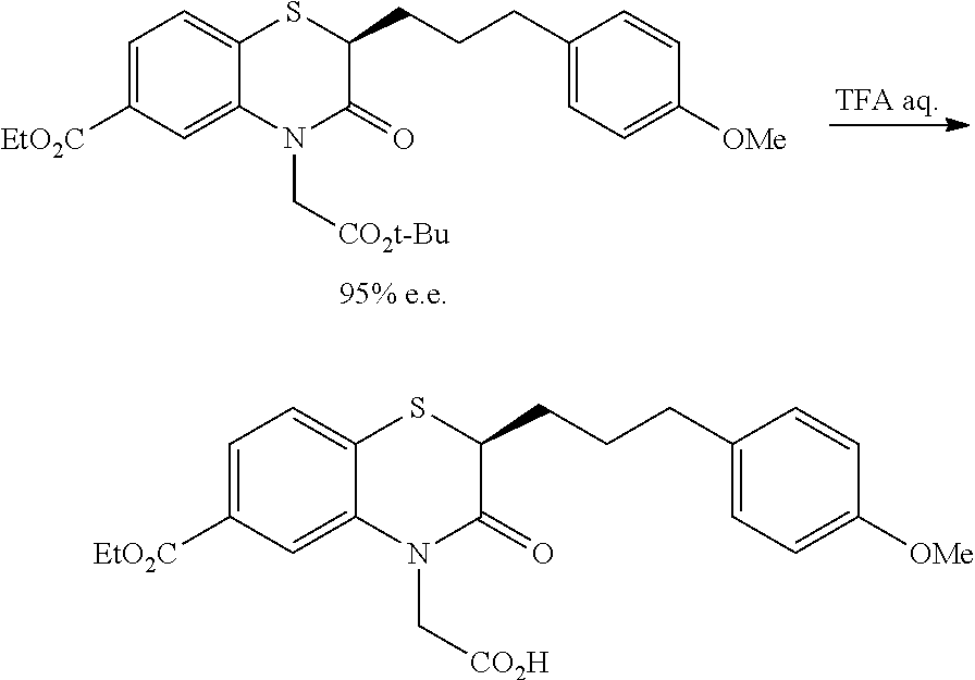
C1=C([EtO2C])C=C2C(=C1)SC(CCCC1=CC=C([OMe])C=C1)C(=O)N2C[CO2t-Bu].C1=C([EtO2C])C=C2C(=C1)SC(CCCC1=CC=C([OMe])C=C1)C(=O)N2C[CO2H]
